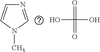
C1=CN(C)C=N1.OC(O)(=O)=O
